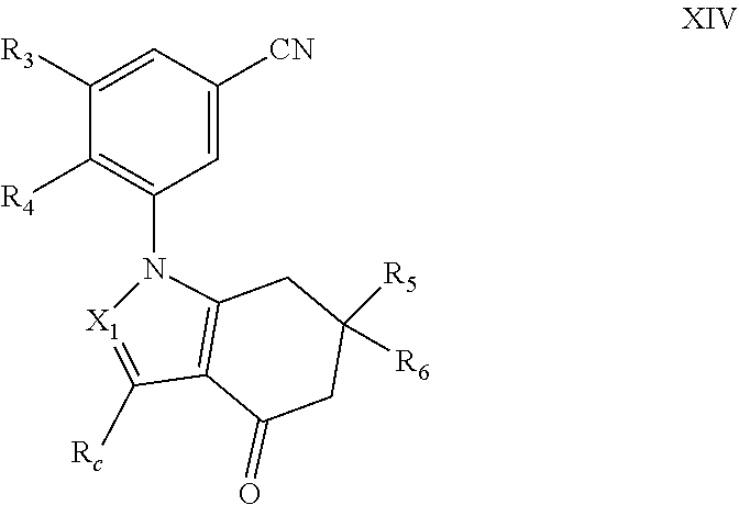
C1([R3])=CC([CN])=CC(N2[X1]=C([Rc])C3=C2CC([R5])([R6])CC3=O)=C1[R4]
